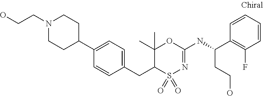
C1(C2CCN(CCO)CC2)=CC=C(CC2S(=O)(=O)N=C(NC(C3=C(F)C=CC=C3)CCO)OC2(C)C)C=C1
